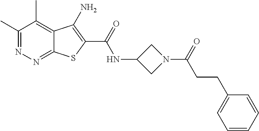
C1(C)=NN=C2C(=C1C)C(N)=C(C(=O)NC1CN(C(=O)CCC3=CC=CC=C3)C1)S2
